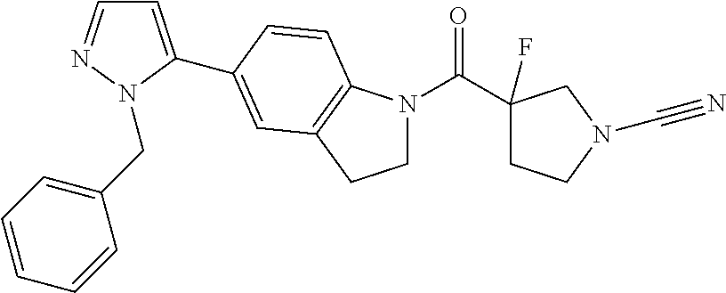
C1N(C(C2(F)CCN(C#N)C2)=O)C2=C(C1)C=C(C1=CC=NN1CC1=CC=CC=C1)C=C2
